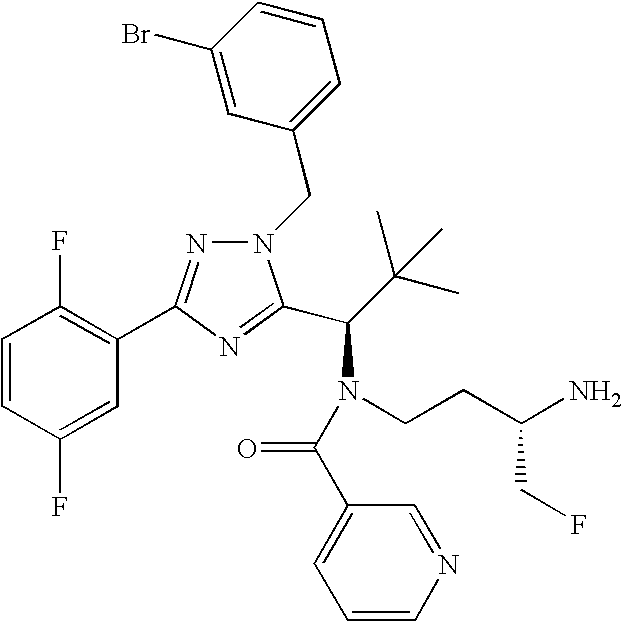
C1=CC(F)=CC(C2=NN(CC3=CC=CC(Br)=C3)C(C(N(CCC(N)CF)C(=O)C3=CC=CN=C3)C(C)(C)C)=N2)=C1F
